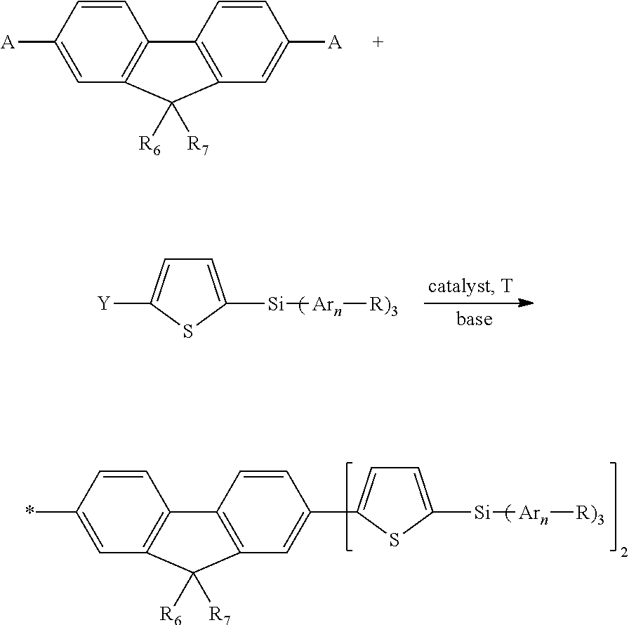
[A]C1=CC2=C(C=C1)C1=C(C=C([A])C=C1)C2([R6])[R7].[Si]([Arn][R)3])C1=CC=C([Y])S1.[Si]([Arn][R)3])C1=CC=C(C2=CC3=C(C4=C(C=C(*)C=C4)C3([R6])[R7])C=C2)S1
